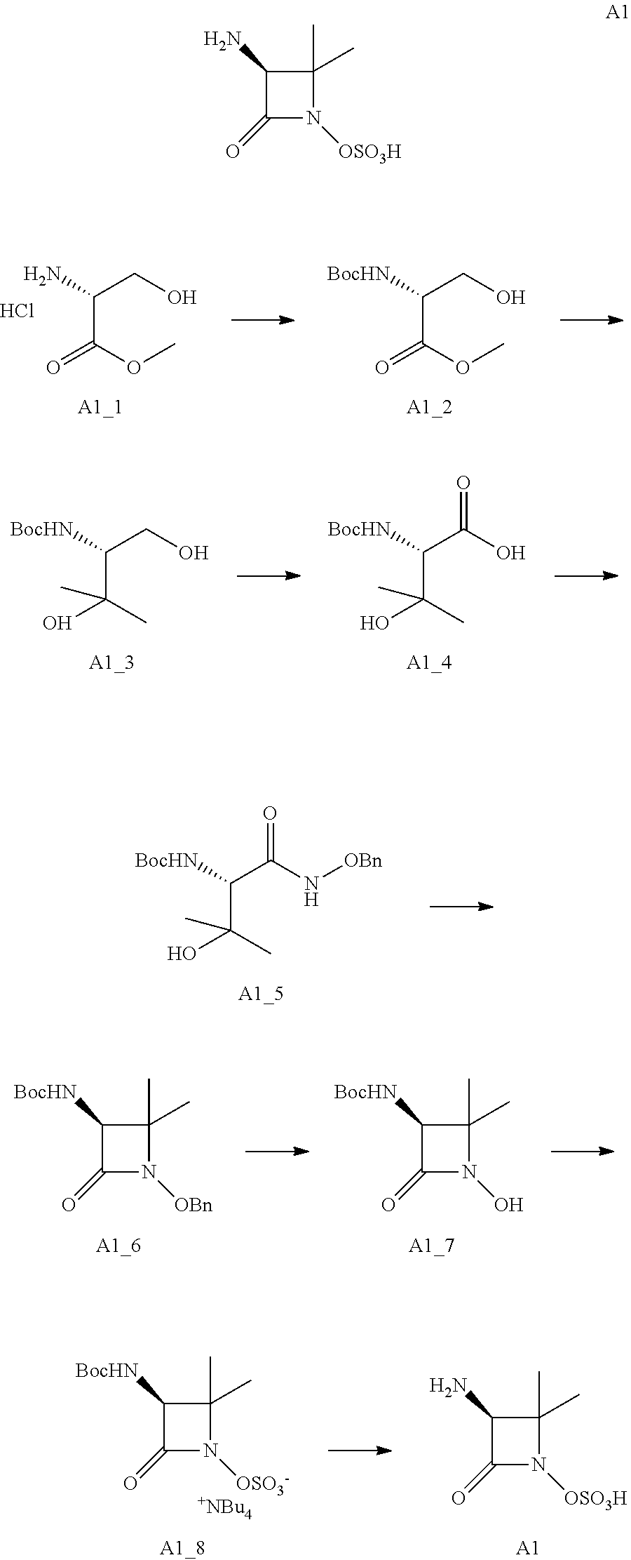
C(C(OC)=O)(CO)N.Cl.C(C(OC)=O)(CO)[BocHN].C(C(C)(O)C)(CO)[BocHN].C(C(C)(O)C)(C(O)=O)[BocHN].C(C(C)(O)C)(C(N[OBn])=O)[BocHN].C1(C)(C)C([BocHN])C(=O)N1[OBn].C1(C)(C)C([BocHN])C(=O)N1O.C1(C)(C)C([BocHN])C(=O)N1[OSO3-].[+NBu4].C1(C)(C)C(N)C(=O)N1[OSO3H].[A1].C1(C)(C)C(N)C(=O)N1[OSO3H]
